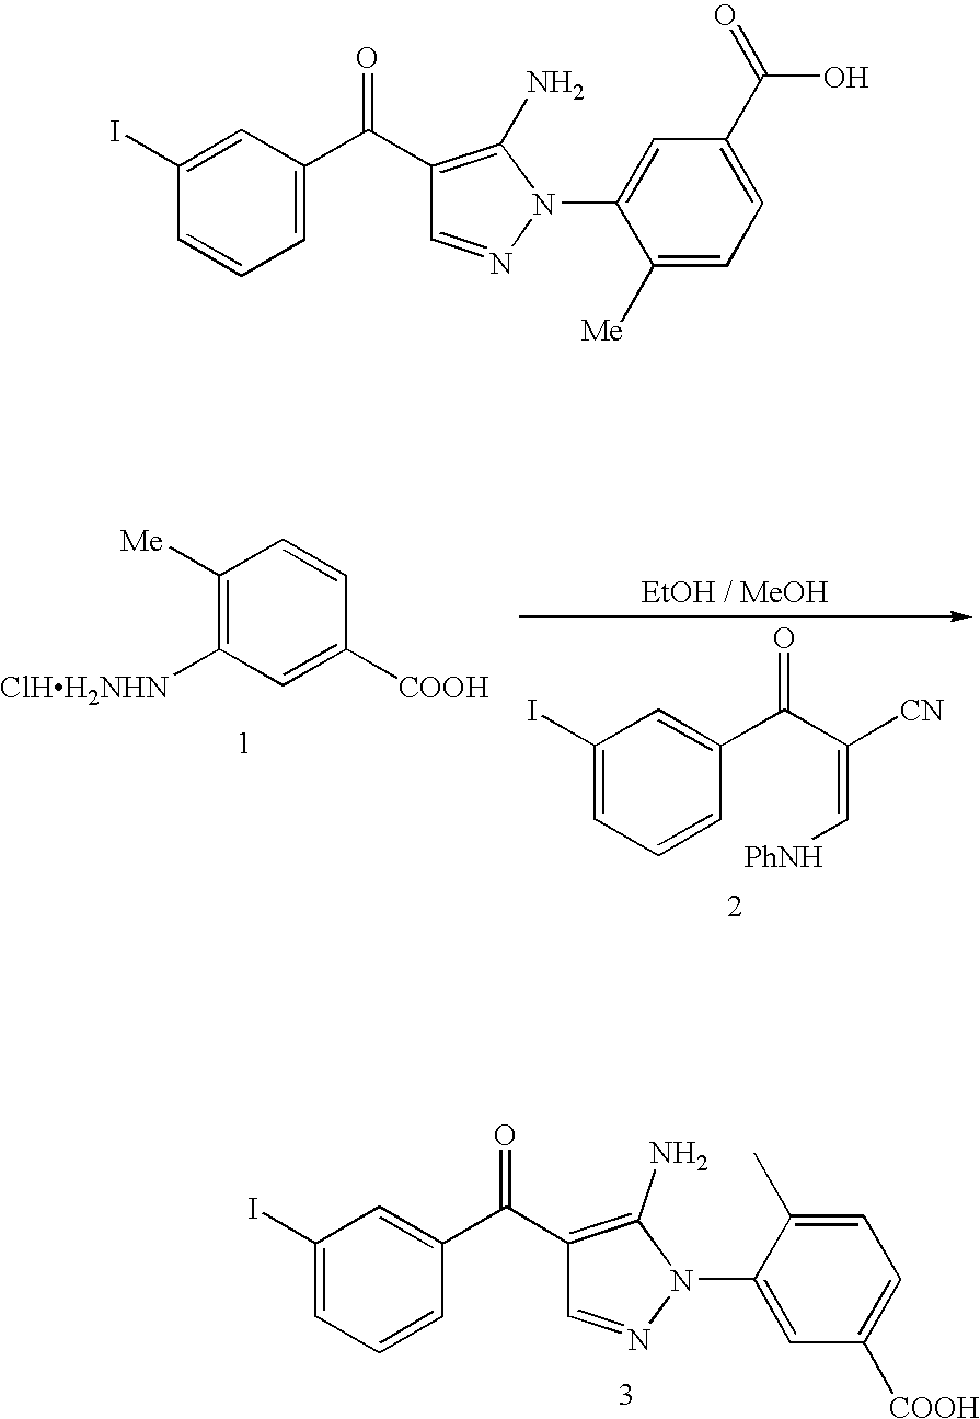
C1([Me])=C([ClHH2NHN])C=C([COOH])C=C1.C1(I)=CC=CC(C(C(=C[PhNH])[CN])=O)=C1.C1(I)=CC=CC(C(C2=C(N)N(C3=CC([COOH])=CC=C3C)N=C2)=O)=C1.C(C1=C(N)N(C2=CC(C(=O)O)=CC=C2[Me])N=C1)(C1=CC=CC(I)=C1)=O
